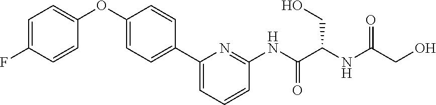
FC1=CC=C(OC2=CC=C(C3=CC=CC(NC(C(NC(=O)CO)CO)=O)=N3)C=C2)C=C1
